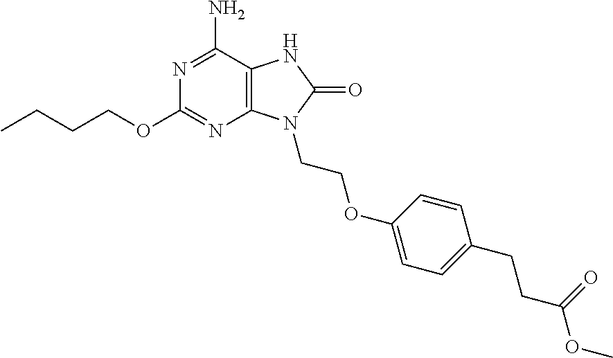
C1(N)=NC(OCCCC)=NC2=C1NC(=O)N2CCOC1=CC=C(CCC(OC)=O)C=C1
